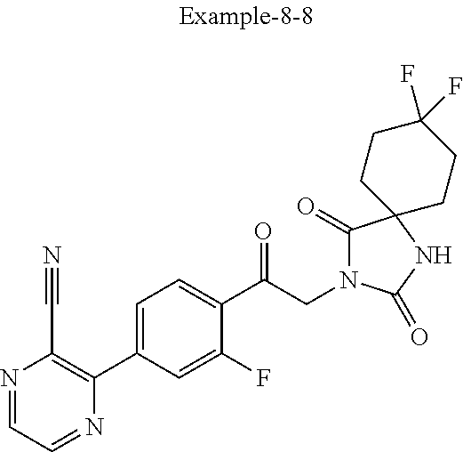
N1=CC=NC(C2=CC=C(C(CN3C(=O)C4(NC3=O)CCC(F)(F)CC4)=O)C(F)=C2)=C1C#N
